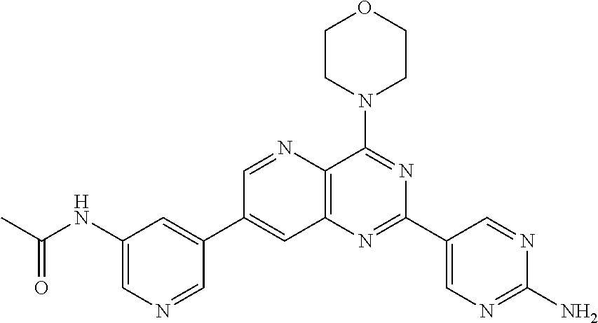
C1(NC(C)=O)=CN=CC(C2=CC3=C(C(N4CCOCC4)=NC(C4=CN=C(N)N=C4)=N3)N=C2)=C1
